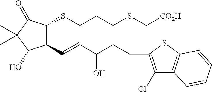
C1(C=CC(CCC2=C(Cl)C3=C(S2)C=CC=C3)O)C(SCCCSC[CO2H])C(=O)C(C)(C)C1O
